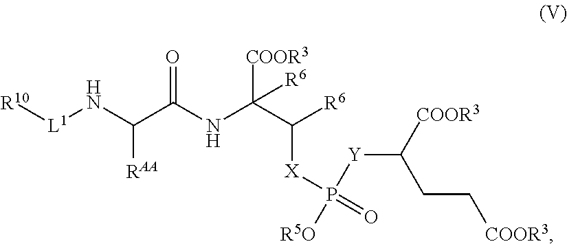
[R10][L1]NC(C(NC(C([R6])[X]P(=O)([R5O])[Y]C(CC[COOR3])[COOR3])([COOR3])[R6])=O)[RAA]
